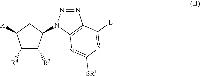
C1([R4])C([R3])C(N2N=NC3=C2N=C([SR1])N=C3[L])CC1[R]
